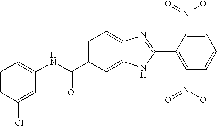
C1(NC(C2=CC=C3C(=C2)NC(C2=C([N+]([O-])=O)C=CC=C2[N+](=O)[O-])=N3)=O)=CC=CC(Cl)=C1
